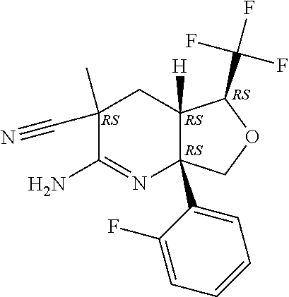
C12([H])C(C3=CC=CC=C3F)(COC1C(F)(F)F)N=C(N)C(C#N)(C)C2
